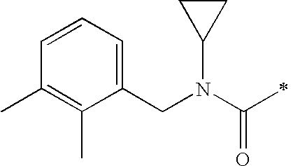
C1=CC=C(CN(C(=O)C)C2CC2)C(C)=C1C
